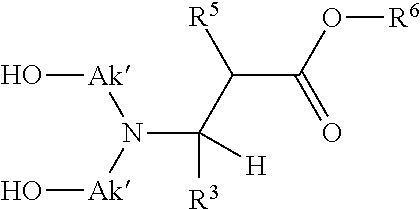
C(C(O[R6])=O)(C(N([Ak]O)[Ak]O)([R3])[H])[R5]
